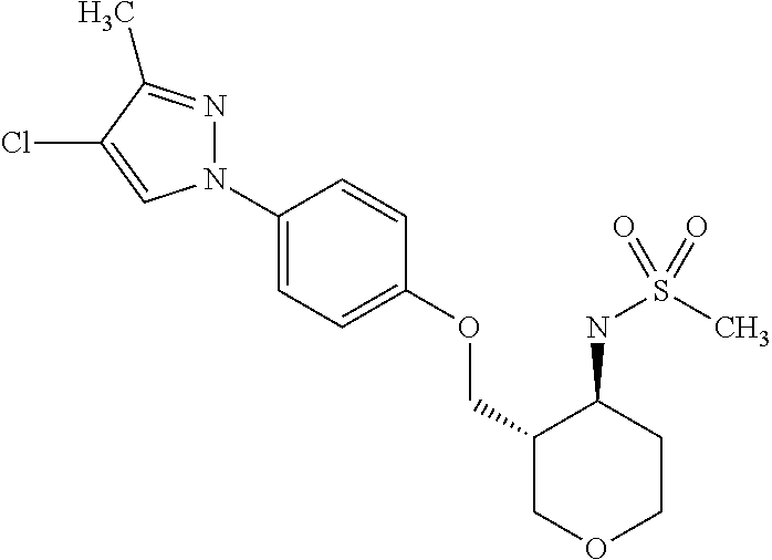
N1(C2=CC=C(OCC3COCCC3NS(C)(=O)=O)C=C2)N=C(C)C(Cl)=C1
